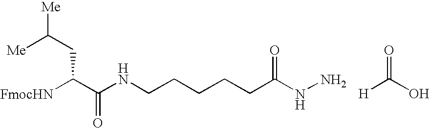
[FmocHN]C(C(NCCCCCC(NN)=O)=O)CC([Me])[Me].C(=O)([H])O
